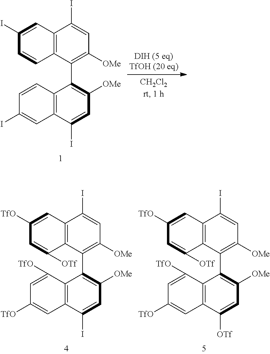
C1(I)=CC2=C(C=C1)C(C1=C([OMe])C=C(I)C3=C1C=CC(I)=C3)=C([OMe])C=C2I.C1([TfO])=CC2=C(C([OTf])=C1)C(C1=C([OMe])C=C(I)C3=C1C([TfO])=CC([TfO])=C3)=C([OMe])C=C2I.C1([TfO])=CC2=C(C([OTf])=C1)C(C1=C([OMe])C=C([OTf])C3=C1C([TfO])=CC([TfO])=C3)=C([OMe])C=C2I
